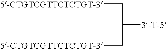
[5-CTGTCGTTCTCTGT-3]CC([3-T-5])C[5-CTGTCGTTCTCTGT-3]
